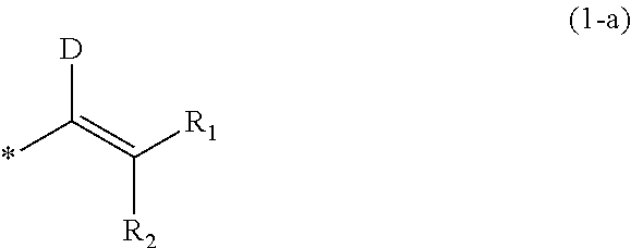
*C(=C([R1])[R2])[D]
